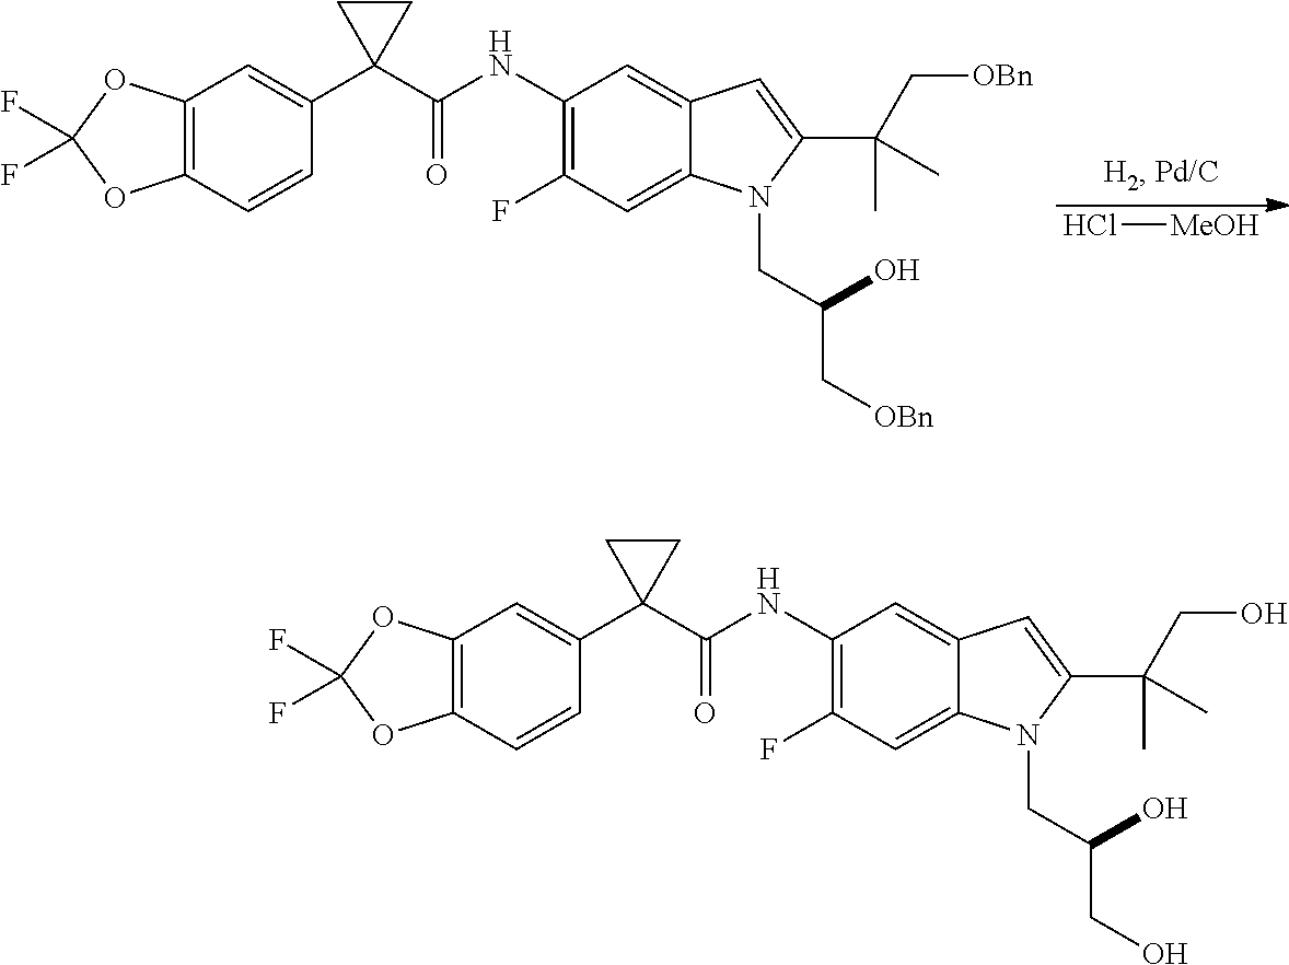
Cl[MeOH].C12=C(C=CC(C3(C(NC4=C(F)C=C5C(=C4)C=C(C(C[OBn])(C)C)N5CC(O)C[OBn])=O)CC3)=C1)OC(F)(F)O2.C12=C(C=CC(C3(C(NC4=C(F)C=C5C(=C4)C=C(C(CO)(C)C)N5CC(O)CO)=O)CC3)=C1)OC(F)(F)O2
